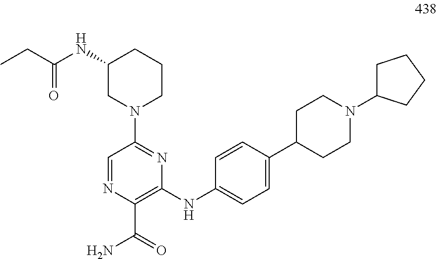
C1(NC2=CC=C(C3CCN(C4CCCC4)CC3)C=C2)=C(C(=O)N)N=CC(N2CCCC(NC(CC)=O)C2)=N1
